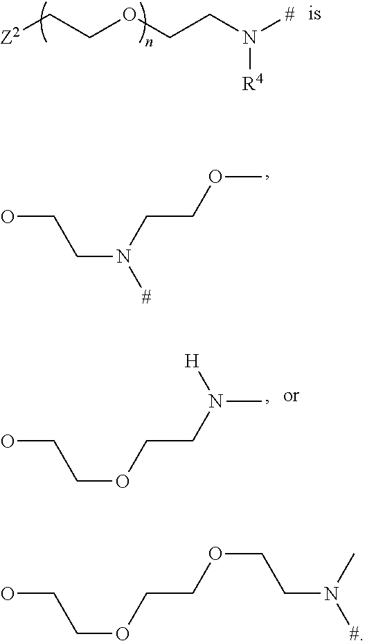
[Z2]CCOCCN([#])[R4].OCCN([#])CCOC.OCCOCCN(C)[H].OCCOCCOCCN([#])C
